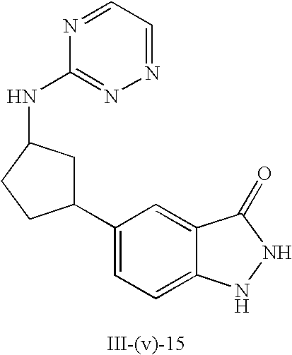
C1=C(C2CC(NC3=NN=CC=N3)CC2)C=C2C(=C1)NNC2=O
